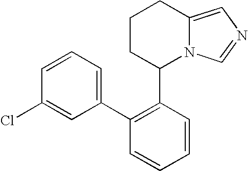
C1CC(C2=C(C3=CC=CC(Cl)=C3)C=CC=C2)N2C(=CN=C2)C1
